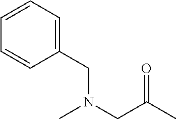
CN(CC(C)=O)CC1=CC=CC=C1
